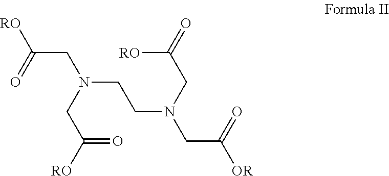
[RO]C(=O)CN(CC([RO])=O)CCN(CC(=O)[RO])CC(=O)[OR]
